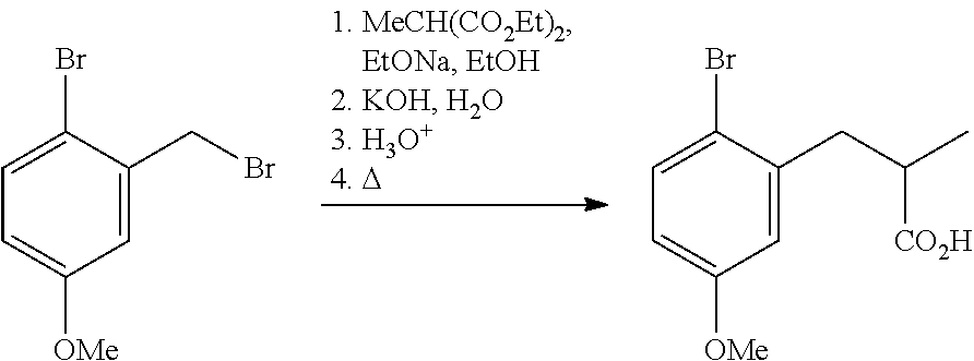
C1=C(CBr)C(Br)=CC=C1[OMe].C1=C(CC(C)[CO2H])C(Br)=CC=C1[OMe]
